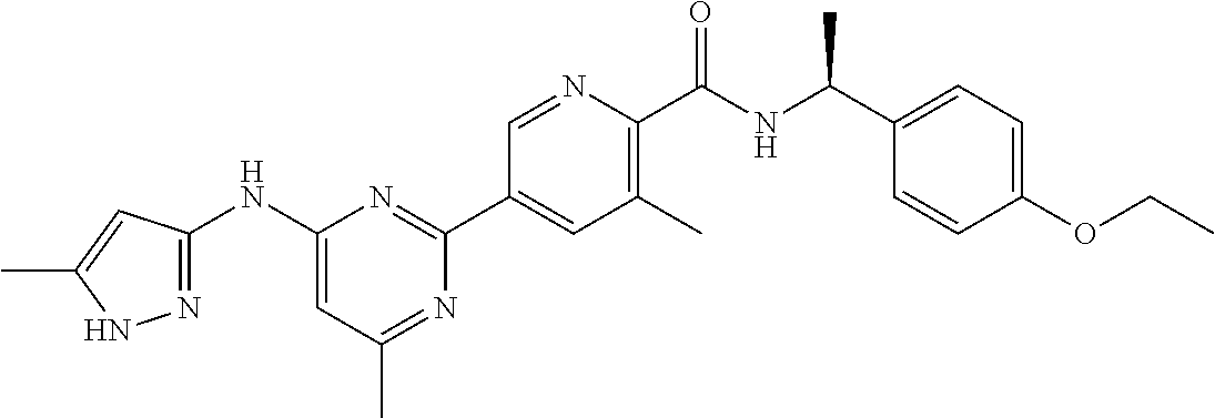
N1=C(C)C=C(NC2=NNC(C)=C2)N=C1C1=CC(C)=C(C(NC(C2=CC=C(OCC)C=C2)C)=O)N=C1
